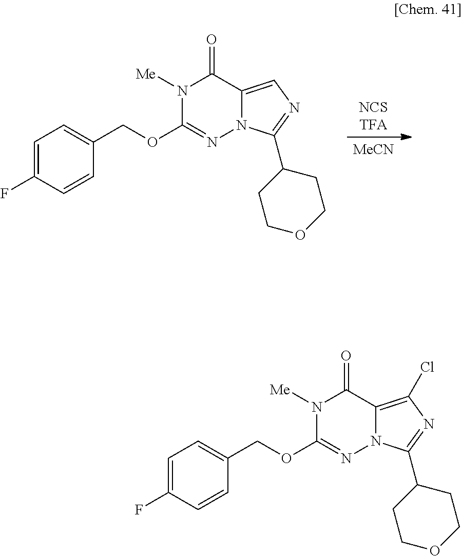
[MeCN].[NCSTFA].N1([Me])C(OCC2=CC=C(F)C=C2)=NN2C(=CN=C2C2CCOCC2)C1=O.N1([Me])C(OCC2=CC=C(F)C=C2)=NN2C(=C(Cl)N=C2C2CCOCC2)C1=O
